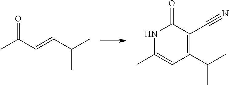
CC(C=CC(C)C)=O.N1C(C)=CC(C(C)C)=C(C#N)C1=O
